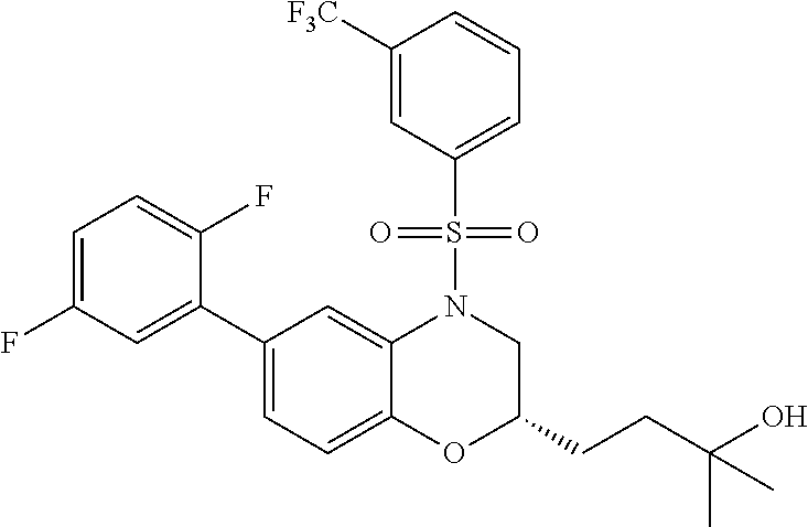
C1(C2=CC(F)=CC=C2F)=CC=C2C(=C1)N(S(=O)(=O)C1=CC=CC([F3C])=C1)CC(CCC(O)(C)C)O2
